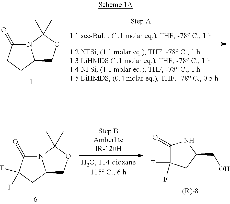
C12COC(C)(C)N1C(=O)CC2.C1(=O)C(F)(F)CC(CO)N1.C12COC(C)(C)N1C(=O)C(F)(F)C2
